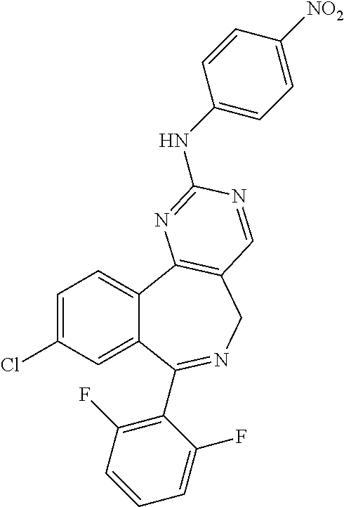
C1=C(Cl)C=C2C(=C1)C1=C(CN=C2C2=C(F)C=CC=C2F)C=NC(NC2=CC=C([NO2])C=C2)=N1
